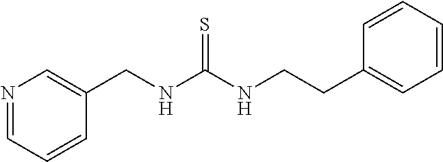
N1=CC=CC(CNC(NCCC2=CC=CC=C2)=S)=C1
